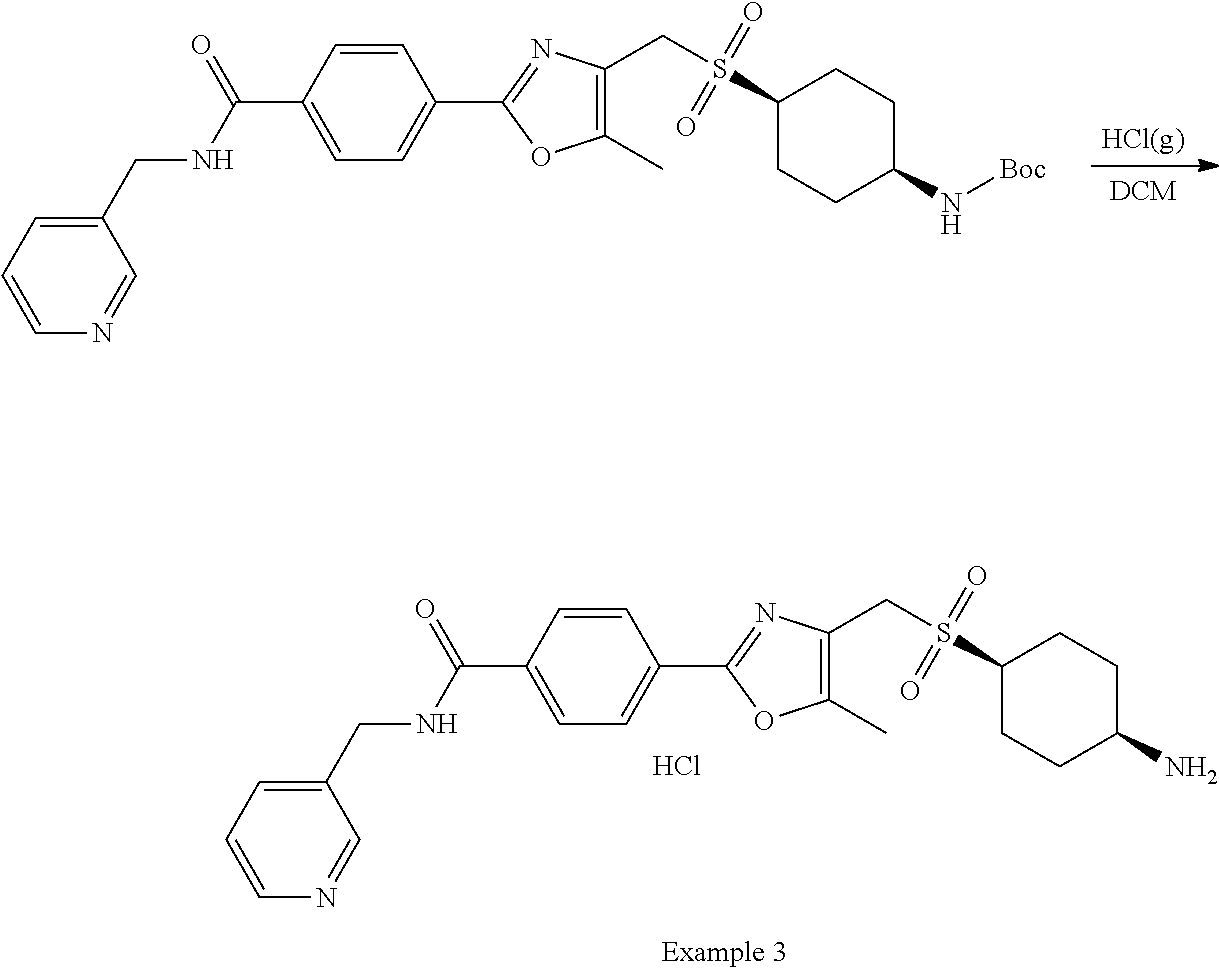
C1=CC(C(=O)NCC2=CC=CN=C2)=CC=C1C1=NC(CS(C2CCC(N[Boc])CC2)(=O)=O)=C(C)O1.C1=CC(C(=O)NCC2=CC=CN=C2)=CC=C1C1=NC(CS(C2CCC(N)CC2)(=O)=O)=C(C)O1.Cl
